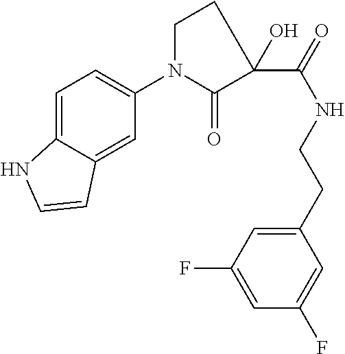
C12=CC=C(N3CCC(C(NCCC4=CC(F)=CC(F)=C4)=O)(O)C3=O)C=C1C=CN2
